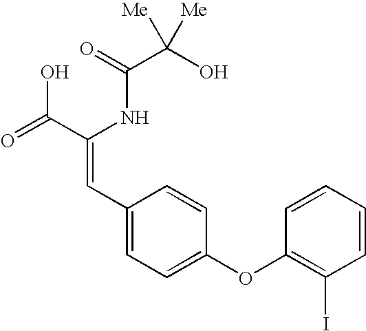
C(=O)(NC(C(=O)O)=CC1=CC=C(OC2=C(I)C=CC=C2)C=C1)C(O)([Me])[Me]
